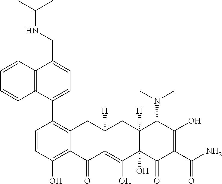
C1(C2=C3C(=C(O)C=C2)C(=O)C2=C(O)C4(O)C([H])(CC2([H])C3)C(N(C)C)C(O)=C(C(N)=O)C4=O)=CC=C(CNC(C)C)C2=C1C=CC=C2
